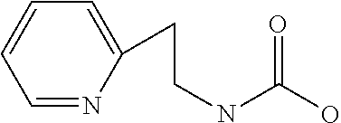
C1=C(CCNC(O)=O)N=CC=C1
